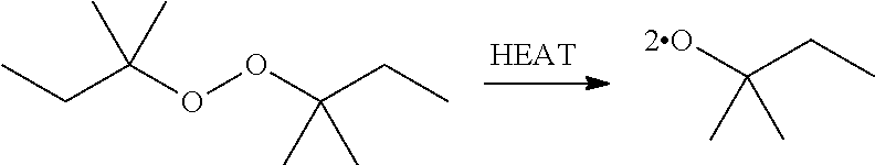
C(C(OOC(CC)(C)C)(C)C)C.[2O]C(CC)(C)C
